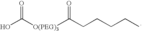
OC([O(PEG)3]C(CCCCC)=O)=O
